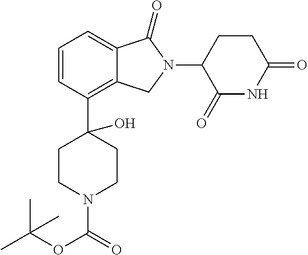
C12=C(C3(O)CCN(C(OC(C)(C)C)=O)CC3)C=CC=C1C(=O)N(C1C(=O)NC(=O)CC1)C2
